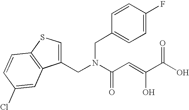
C(N(C(C=C(O)C(O)=O)=O)CC1=CC=C(F)C=C1)C1=CSC2=C1C=C(Cl)C=C2
